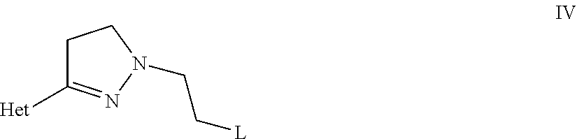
C1C([Het])=NN(CC[L])C1
